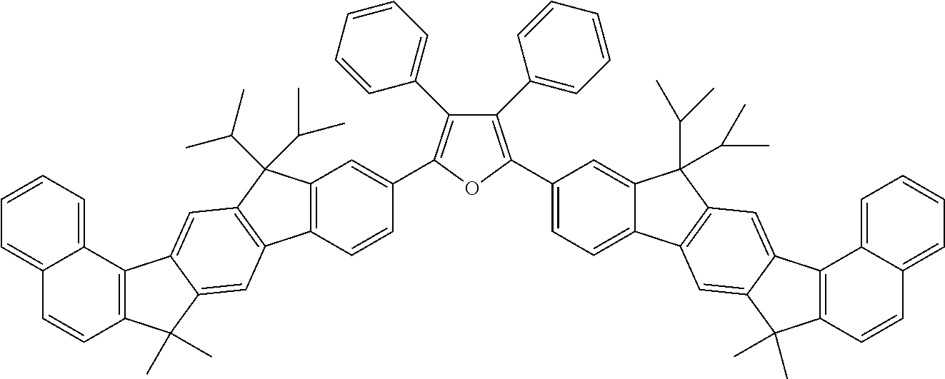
C12=C(C=CC(C3=C(C4=CC=CC=C4)C(C4=CC=CC=C4)=C(C4=CC=C5C(=C4)C(C(C)C)(C(C)C)C4=C5C=C5C(=C4)C4=C(C5(C)C)C=CC5=CC=CC=C45)O3)=C1)C1=C(C2(C(C)C)C(C)C)C=C2C(=C1)C(C)(C)C1=C2C2=CC=CC=C2C=C1
